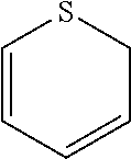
C1=CC=CCS1
